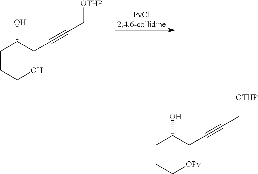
C(CCCO)(CC#CC[OTHP])O.C(CCC[OPv])(CC#CC[OTHP])O
